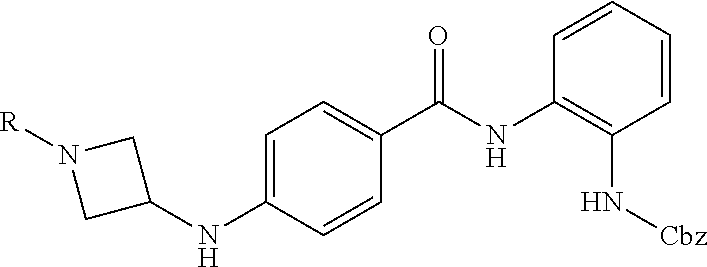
C1=CC=CC(N[Cbz])=C1NC(C1=CC=C(NC2CN([R])C2)C=C1)=O
